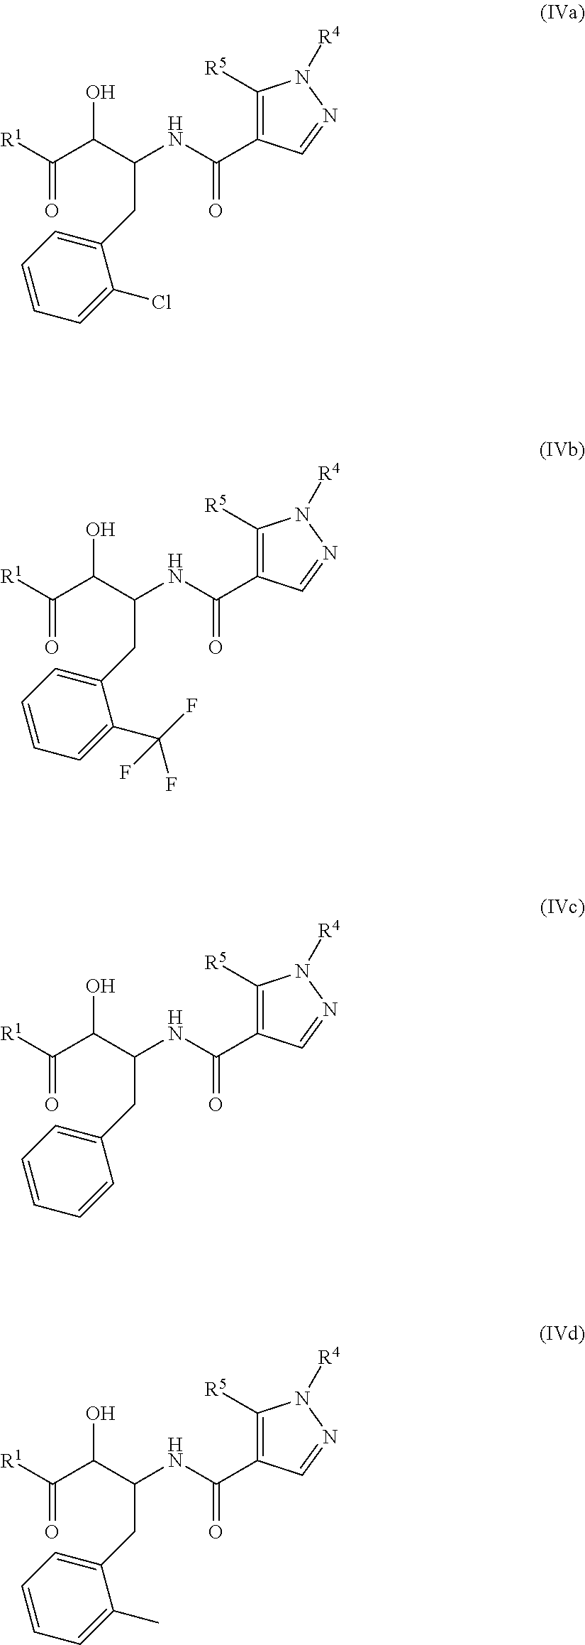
[R1]C(C(C(NC(C1=C([R5])N([R4])N=C1)=O)CC1=CC=CC=C1Cl)O)=O.[R1]C(C(C(NC(C1=C([R5])N([R4])N=C1)=O)CC1=CC=CC=C1C(F)(F)F)O)=O.[R1]C(C(C(NC(C1=C([R5])N([R4])N=C1)=O)CC1=CC=CC=C1)O)=O.[R1]C(C(C(NC(C1=C([R5])N([R4])N=C1)=O)CC1=CC=CC=C1C)O)=O
